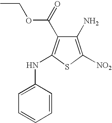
C1(NC2=C(C(OCC)=O)C(N)=C([NO2])S2)=CC=CC=C1
